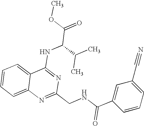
C12=CC=CC=C1N=C(CNC(C1=CC(C#N)=CC=C1)=O)N=C2NC(C(=O)OC)C(C)C
